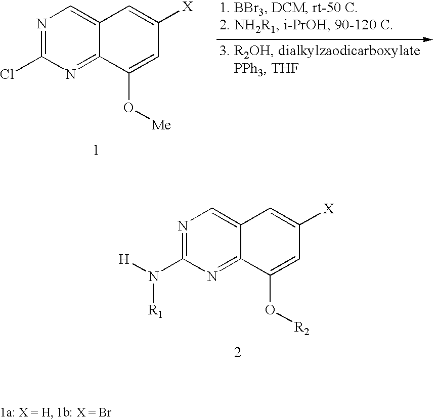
N1=C(N([H])[R1])N=C2C(=C1)C=C([X])C=C2O[R2].N1=C(Cl)N=C2C(=C1)C=C([X])C=C2O[Me]
